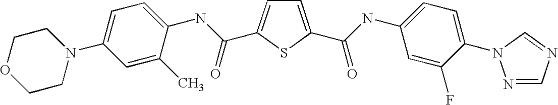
C1=C(C(=O)NC2=CC=C(N3N=CN=C3)C(F)=C2)SC(C(NC2=CC=C(N3CCOCC3)C=C2C)=O)=C1
